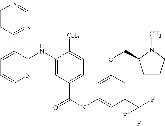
C1=CC(C2=CC=CN=C2NC2=CC(C(NC3=CC(C(F)(F)F)=CC(OCC4CCCN4C)=C3)=O)=CC=C2C)=NC=N1
